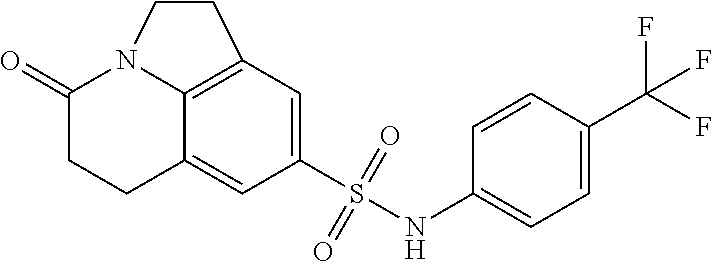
C1(S(NC2=CC=C(C(F)(F)F)C=C2)(=O)=O)=CC2=C3C(=C1)CCC(=O)N3CC2
